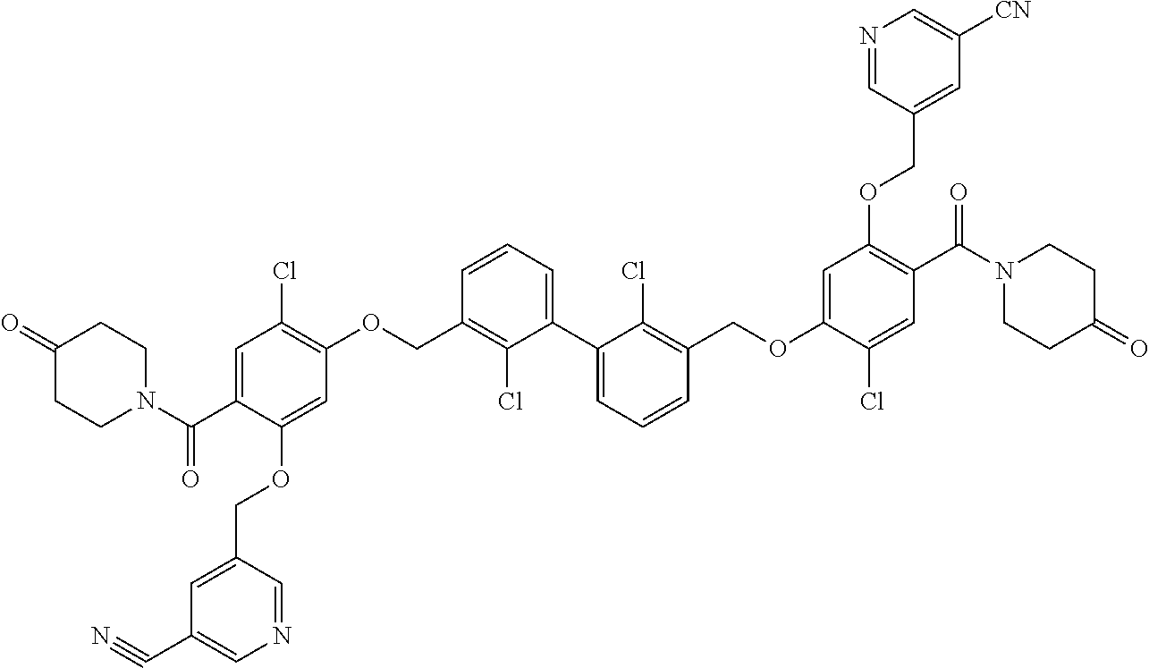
C1=C(C(N2CCC(=O)CC2)=O)C(OCC2=CC(C#N)=CN=C2)=CC(OCC2=C(Cl)C(C3=CC=CC(COC4=CC(OCC5=CC([CN])=CN=C5)=C(C(=O)N5CCC(=O)CC5)C=C4Cl)=C3Cl)=CC=C2)=C1Cl
